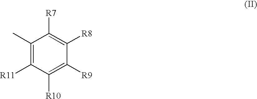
C1(C)=C([R11])C([R10])=C([R9])C([R8])=C1[R7]
